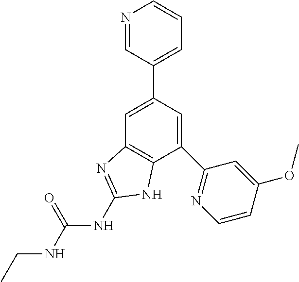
C1=C(C2=CC=CN=C2)C=C(C2=NC=CC(OC)=C2)C2=C1N=C(NC(=O)NCC)N2
